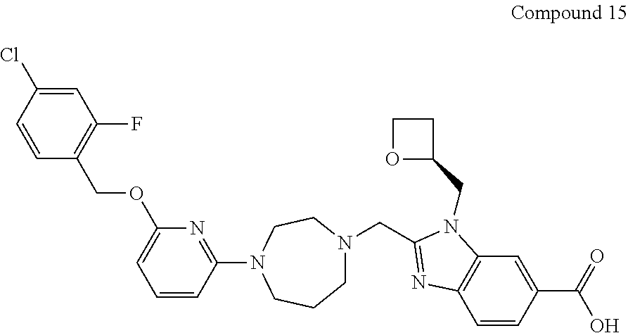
C(C1=NC2=C(N1CC1CCO1)C=C(C(=O)O)C=C2)N1CCCN(C2=NC(OCC3=C(F)C=C(Cl)C=C3)=CC=C2)CC1
